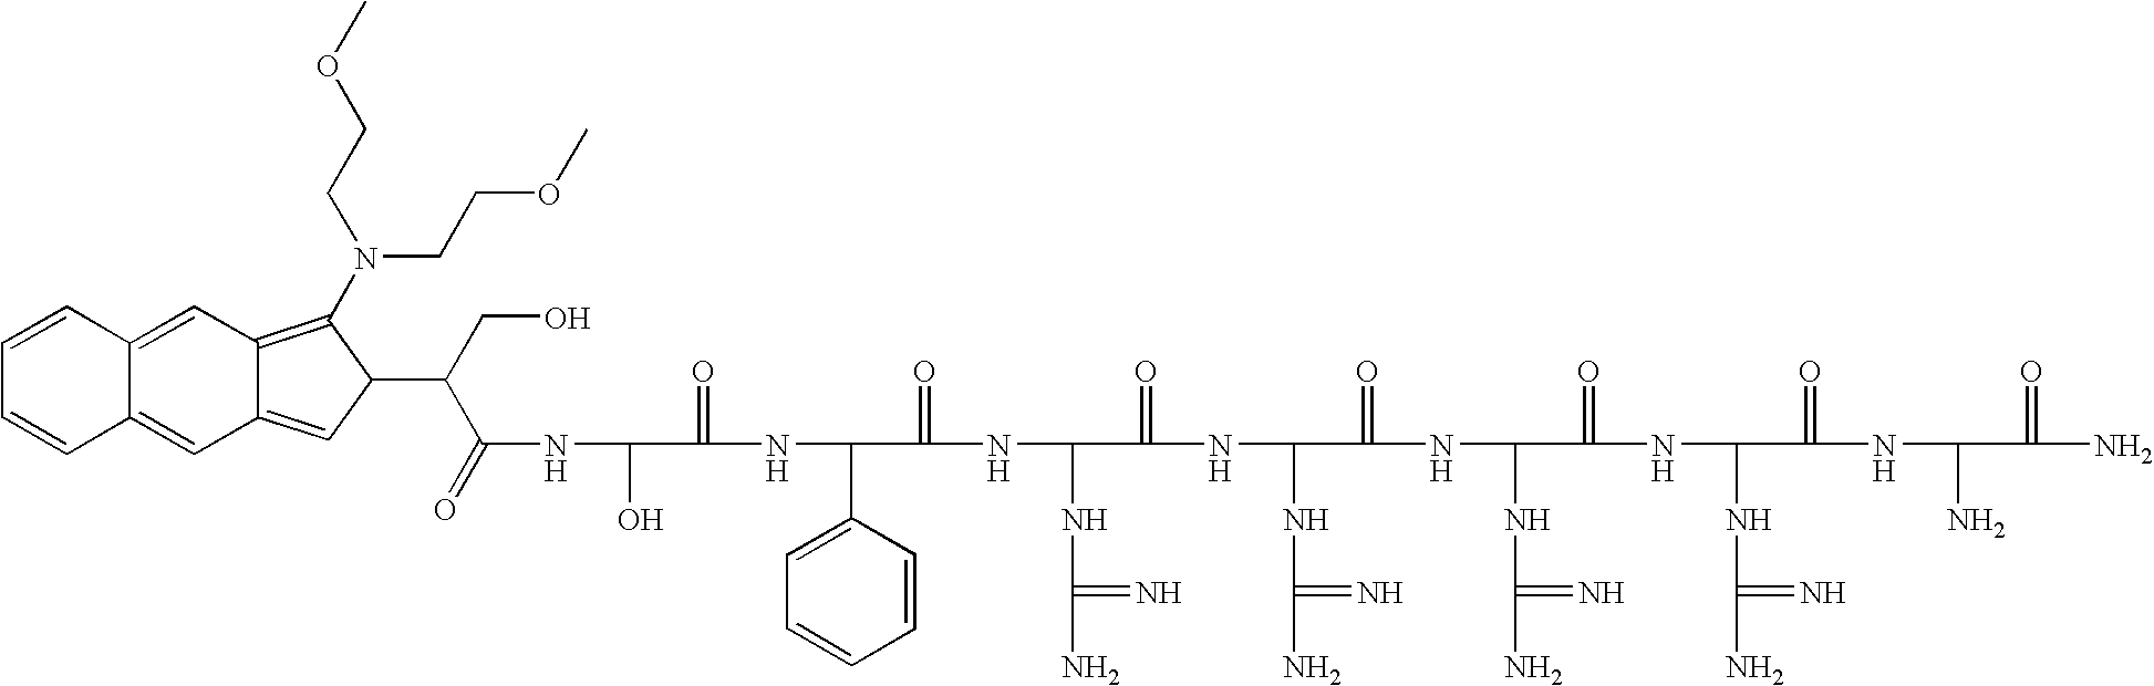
OC(C(=O)NC(C1=CC=CC=C1)C(=O)NC(NC(N)=N)C(=O)NC(NC(N)=N)C(=O)NC(NC(N)=N)C(=O)NC(NC(N)=N)C(=O)NC(N)C(=O)N)NC(C(CO)C1C(N(CCOC)CCOC)=C2C(=C1)C=C1C(=C2)C=CC=C1)=O
